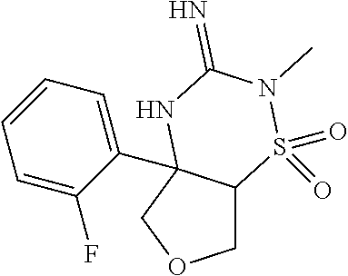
C1C2S(=O)(=O)N(C)C(=N)NC2(C2=CC=CC=C2F)CO1
